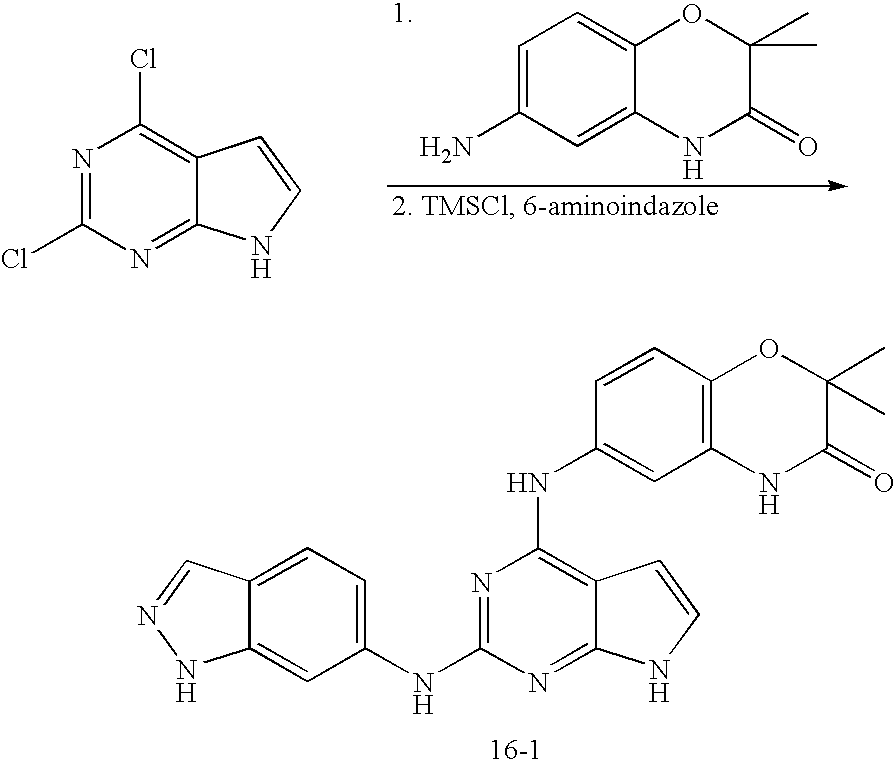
C1=C(N)C=C2C(=C1)OC(C)(C)C(=O)N2.N1=C(Cl)N=C2C(=C1Cl)C=CN2.C12=CC(NC3=NC(NC4=CC5=C(C=C4)OC(C)(C)C(=O)N5)=C4C(=N3)NC=C4)=CC=C1C=NN2
